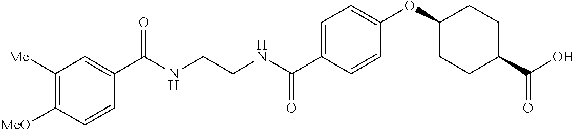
C1(C(NCCNC(C2=CC=C(OC3CCC(C(O)=O)CC3)C=C2)=O)=O)=CC([Me])=C([MeO])C=C1
